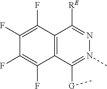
CN1=C([G]C)C2=C(C(F)=C(F)C(F)=C2F)C([RE])=N1
